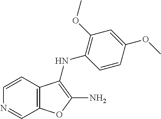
C1=CC2=C(C=N1)OC(N)=C2NC1=C(OC)C=C(OC)C=C1
